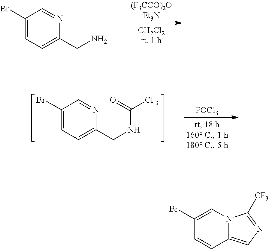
C1(Br)=CC=C(CN)N=C1.C1(Br)=CC=C(CNC([CF3])=O)N=C1.[POCl3].C1(Br)=CN2C(=CN=C2[CF3])C=C1
